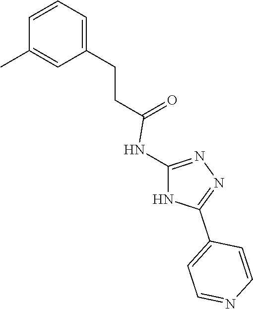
C1=C(CCC(=O)NC2=NN=C(C3=CC=NC=C3)N2)C=C(C)C=C1
